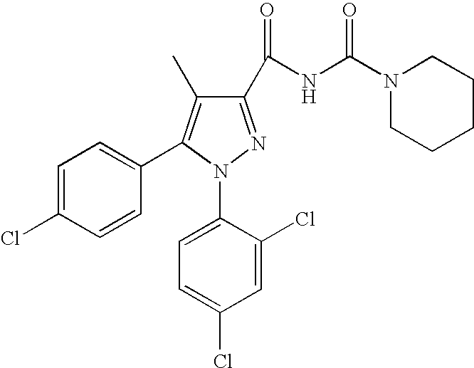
C1=C(Cl)C(N2N=C(C(NC(N3CCCCC3)=O)=O)C(C)=C2C2=CC=C(Cl)C=C2)=CC=C1Cl
